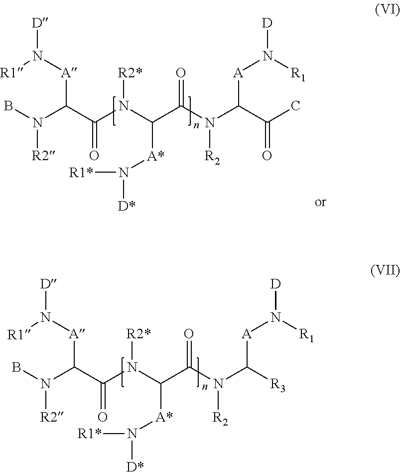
[R1]N([A]C(N(B)[R2])C(=O)N(C([A*]N([D*])[R1*])C(N([R2])C([R3])[A]N([D])[R1])=O)[R2*])[D].[R1]N([A]C(N(B)[R2])C(=O)N(C([A*]N([D*])[R1*])C(N([R2])C(C(=O)C)[A]N([D])[R1])=O)[R2*])[D]
